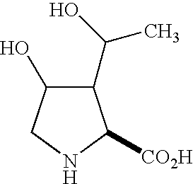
C1(C(C)O)C(O)CNC1[CO2H]
